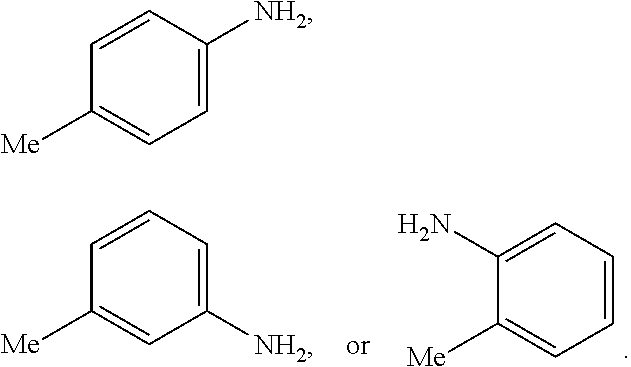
C1([NH2])=CC=CC([Me])=C1.C1=CC=C(N)C([Me])=C1.C1=C([NH2])C=CC([Me])=C1
